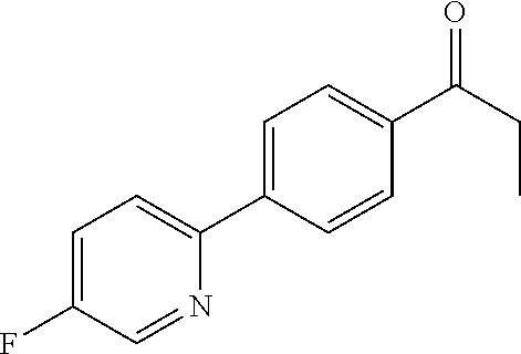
C1=C(F)C=NC(C2=CC=C(C(CC)=O)C=C2)=C1
